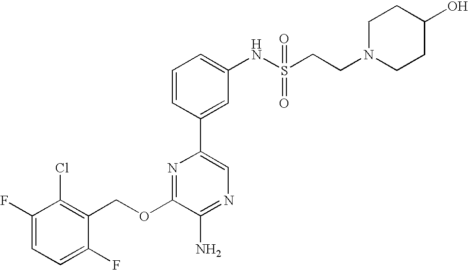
C1(OCC2=C(Cl)C(F)=CC=C2F)=NC(C2=CC(NS(CCN3CCC(O)CC3)(=O)=O)=CC=C2)=CN=C1N
